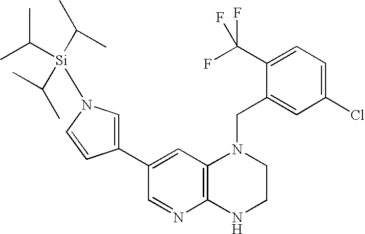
C12=C(C=C(C3=CN([Si](C(C)C)(C(C)C)C(C)C)C=C3)C=N1)N(CC1=CC(Cl)=CC=C1C(F)(F)F)CCN2
